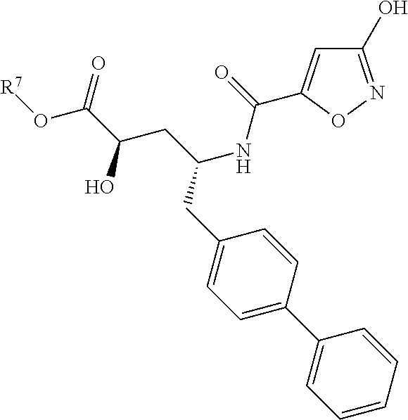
C(NC(CC1=CC=C(C2=CC=CC=C2)C=C1)CC(C(=O)O[R7])O)(=O)C1=CC(O)=NO1
